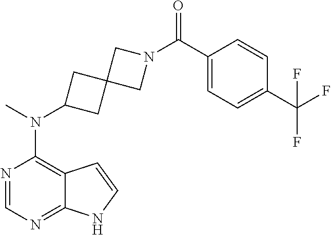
N1=CN=C2C(=C1N(C)C1CC3(C1)CN(C(C1=CC=C(C(F)(F)F)C=C1)=O)C3)C=CN2
